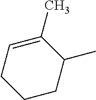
C1=C(C)C(C)CCC1
